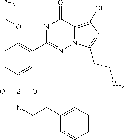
C1=CC(S(NCCC2=CC=CC=C2)(=O)=O)=CC(C2=NN3C(=C(C)N=C3CCC)C(=O)N2)=C1OCC
